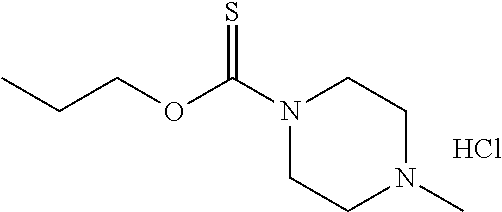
N1(C(OCCC)=S)CCN(C)CC1.Cl
